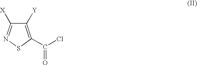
C1([Y])=C(C(=O)Cl)SN=C1[X]
